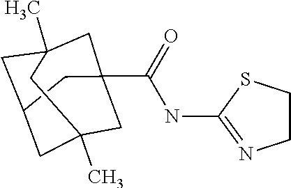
C1C2CC3(C)CC(C(NC4=NCCS4)=O)(CC1(C)C3)C2
